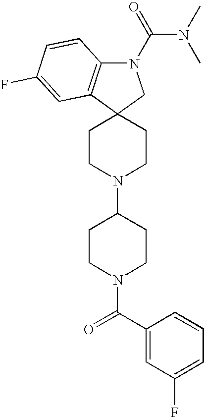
C1CN(C2CCN(C(=O)C3=CC(F)=CC=C3)CC2)CCC12CN(C(=O)N(C)C)C1=C2C=C(F)C=C1
